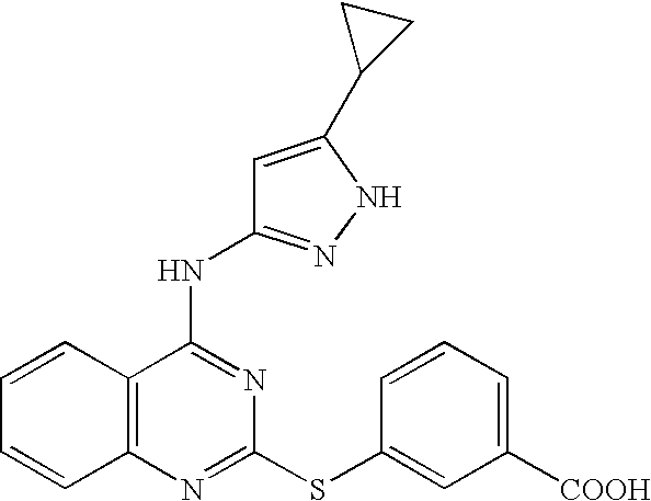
C1=CC2=C(C=C1)N=C(SC1=CC([COOH])=CC=C1)N=C2NC1=NNC(C2CC2)=C1
